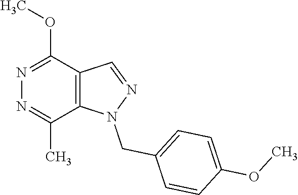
N1=C(C)C2=C(C(OC)=N1)C=NN2CC1=CC=C(OC)C=C1
